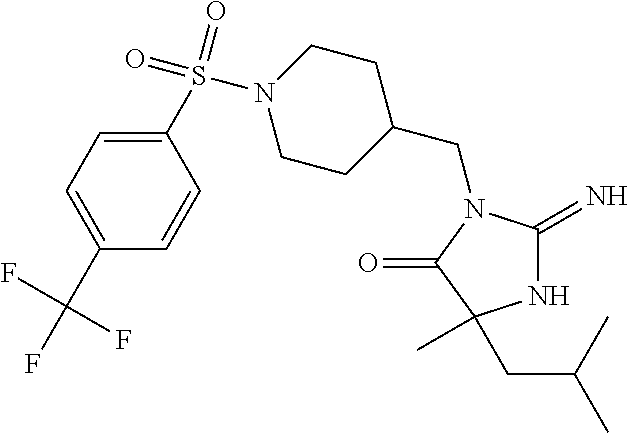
C1(CN2C(=N)NC(C)(CC(C)C)C2=O)CCN(S(=O)(=O)C2=CC=C(C(F)(F)F)C=C2)CC1
